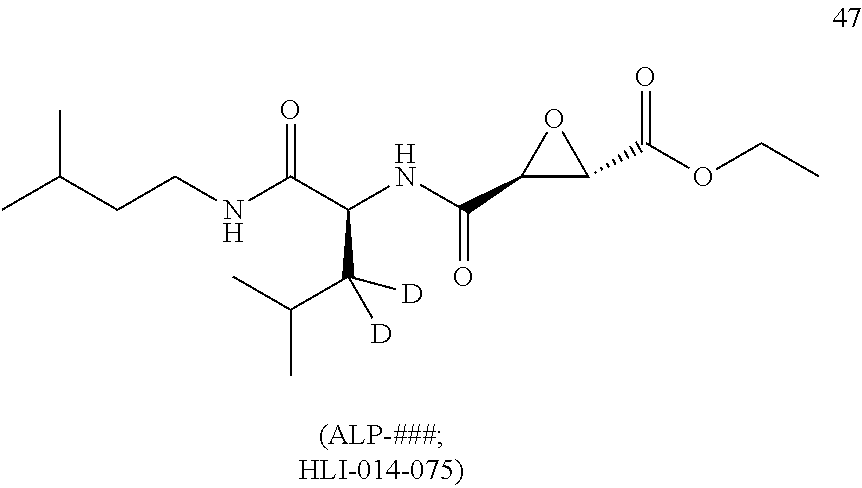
CC(CCNC(C(NC(C1C(C(OCC)=O)O1)=O)C(C(C)C)([D])[D])=O)C
